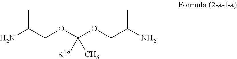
NC(COC(OCC([NH2])C)([R1a])C)C
